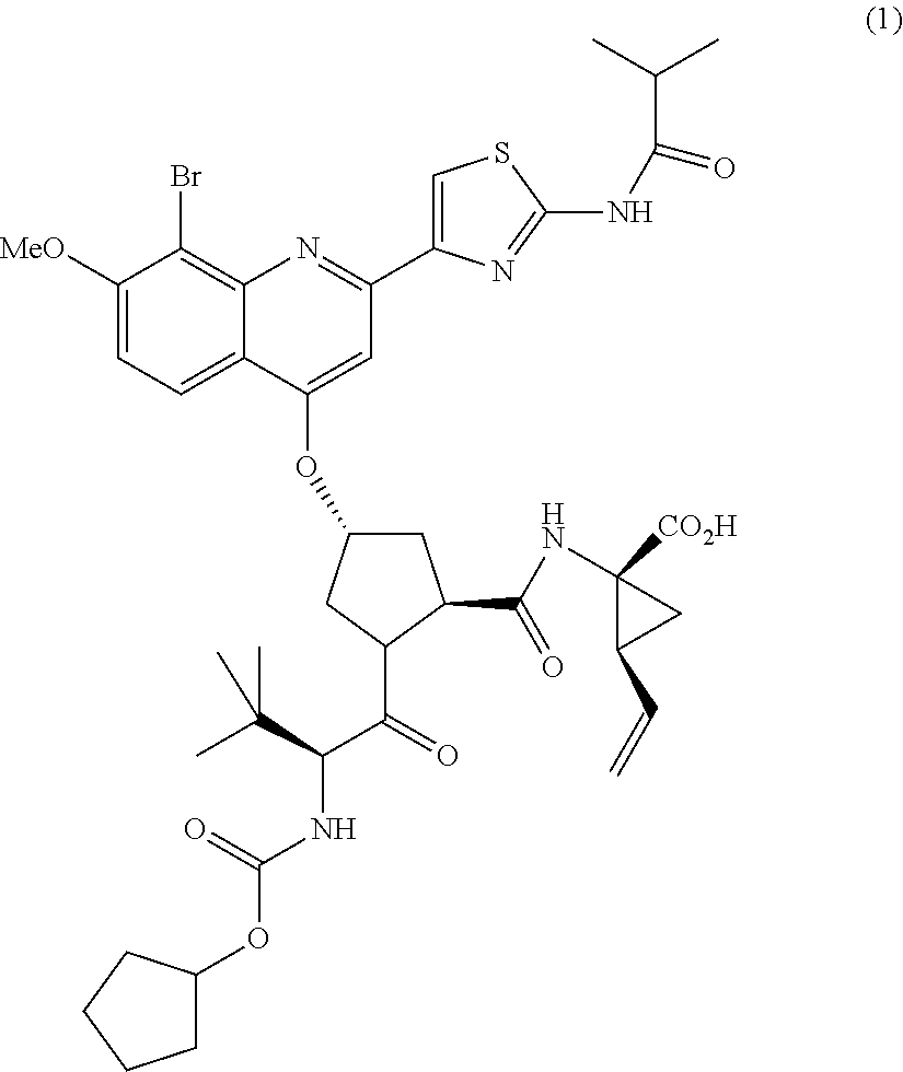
C1([MeO])=CC=C2C(=C1Br)N=C(C1=CSC(NC(C(C)C)=O)=N1)C=C2OC1CC(C(=O)NC2([CO2H])C(C=C)C2)C(C(C(NC(OC2CCCC2)=O)C(C)(C)C)=O)C1
